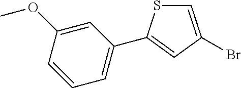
C1=C(Br)C=C(C2=CC=CC(OC)=C2)S1
